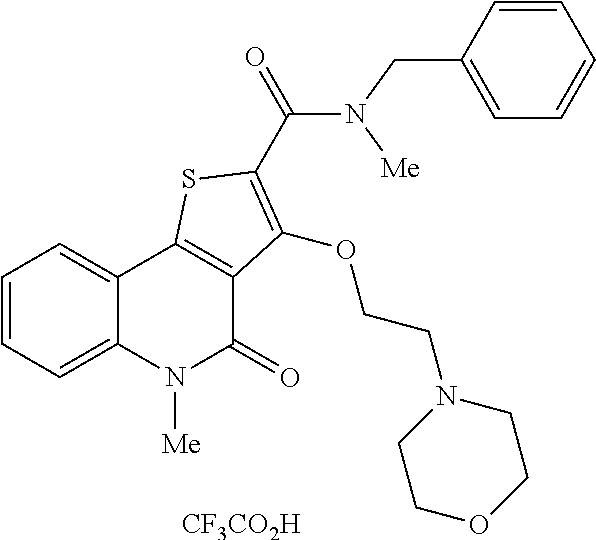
[CF3CO2H].C1=CC=C2C(=C1)C1=C(C(=O)N2[Me])C(OCCN2CCOCC2)=C(C(=O)N(CC2=CC=CC=C2)[Me])S1
